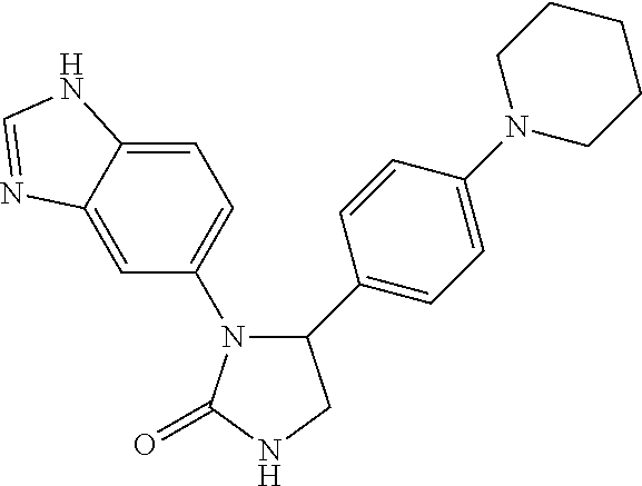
C12=CC=C(N3C(=O)NCC3C3=CC=C(N4CCCCC4)C=C3)C=C1N=CN2
